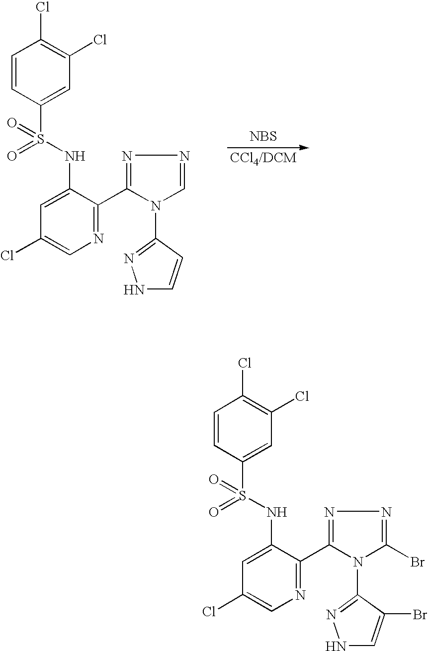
[NBS].C1=CC(S(NC2=CC(Cl)=CN=C2C2=NN=CN2C2=NNC=C2)(=O)=O)=CC(Cl)=C1Cl.C1=CC(S(NC2=CC(Cl)=CN=C2C2=NN=C(Br)N2C2=NNC=C2Br)(=O)=O)=CC(Cl)=C1Cl
